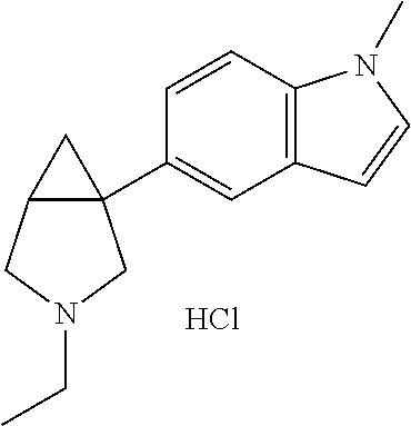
Cl.C12(C3=CC4=C(C=C3)N(C)C=C4)C(CN(CC)C1)C2
